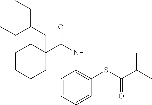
C1CCCC(C(NC2=C(SC(C(C)C)=O)C=CC=C2)=O)(CC(CC)CC)C1
